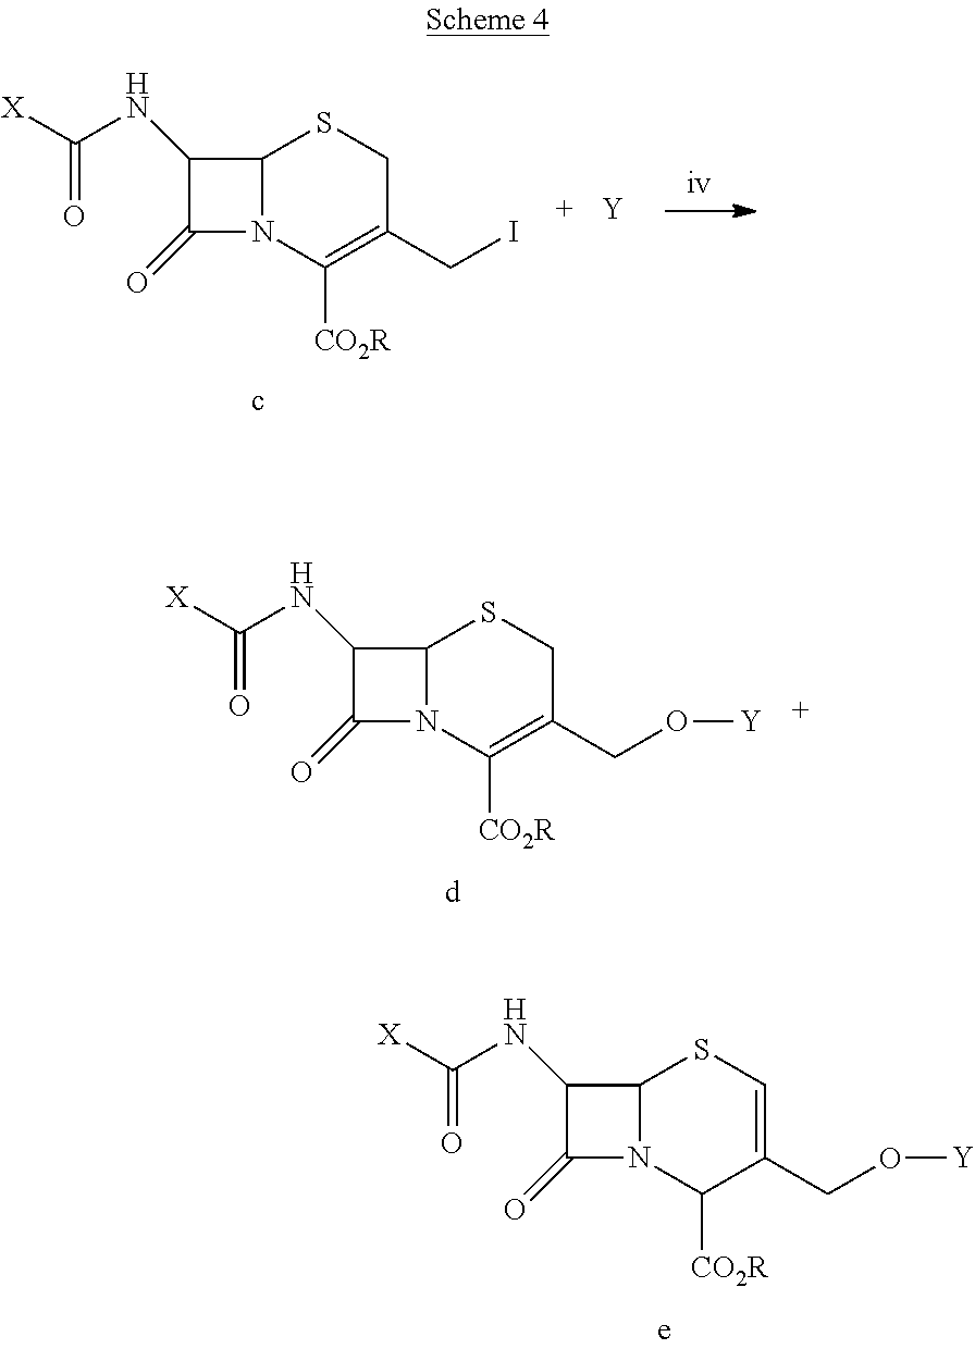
C12N(C([CO2R])C(CO[Y])=CS1)C(=O)C2NC([X])=O.C12N(C([CO2R])=C(CI)CS1)C(=O)C2NC([X])=O.[Y].C12N(C([CO2R])=C(CO[Y])CS1)C(=O)C2NC([X])=O
